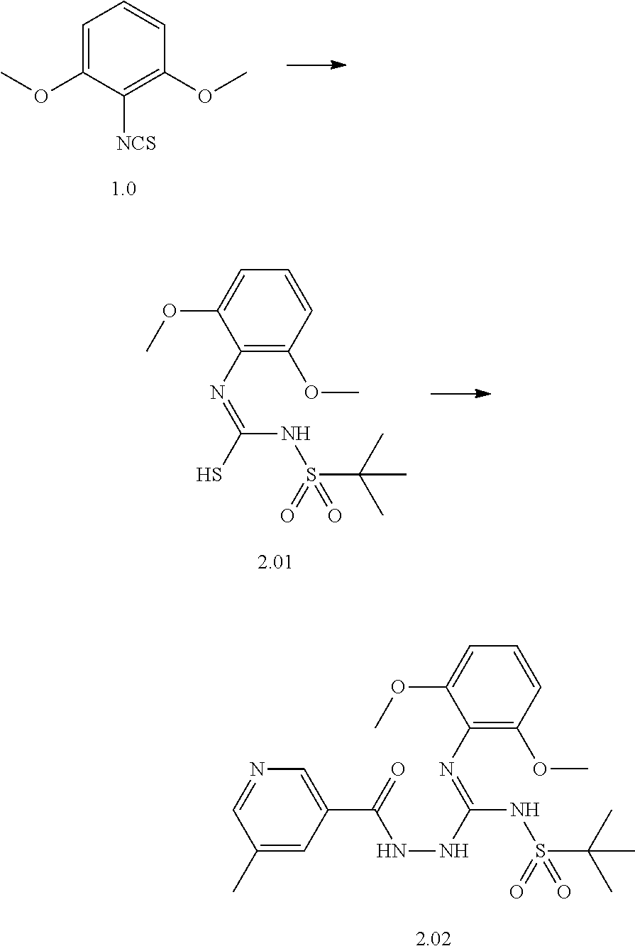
C1=C(OC)C([NCS])=C(OC)C=C1.C1=C(OC)C(N=C(NS(C(C)(C)C)(=O)=O)S)=C(OC)C=C1.C1=C(OC)C(N=C(NS(C(C)(C)C)(=O)=O)NNC(=O)C2=CN=CC(C)=C2)=C(OC)C=C1
